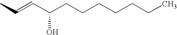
CC=CC(CCCCCCC)O
